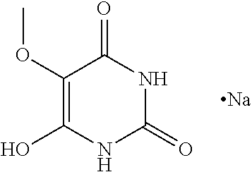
C1(OC)=C(O)NC(=O)NC1=O.[Na]
